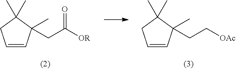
C1=CC(C)(CC([OR])=O)C(C)(C)C1.C1=CC(C)(CC[OAc])C(C)(C)C1
